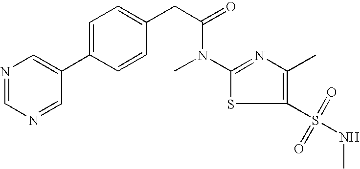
N1=CN=CC(C2=CC=C(CC(N(C3=NC(C)=C(S(NC)(=O)=O)S3)C)=O)C=C2)=C1
